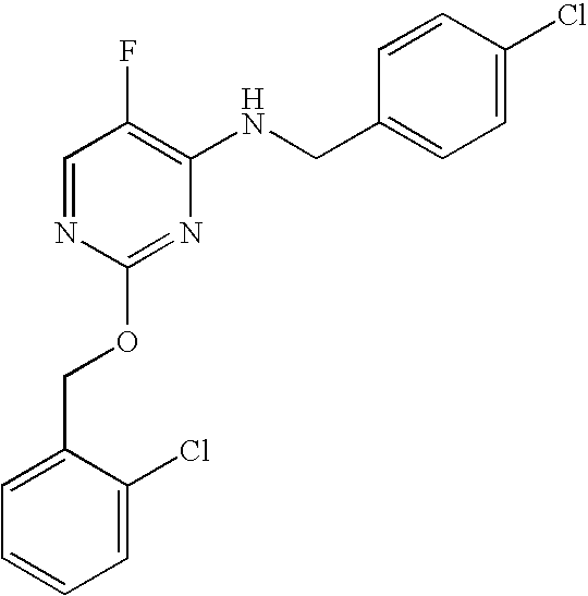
C1=NC(OCC2=CC=CC=C2Cl)=NC(NCC2=CC=C(Cl)C=C2)=C1F
